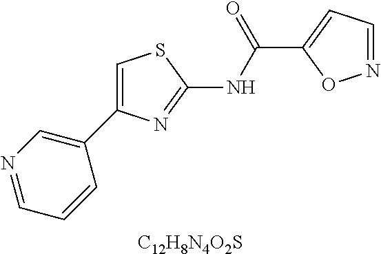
N1=CC=CC(C2=CSC(NC(C3=CC=NO3)=O)=N2)=C1.[C12H8N4O2S]
